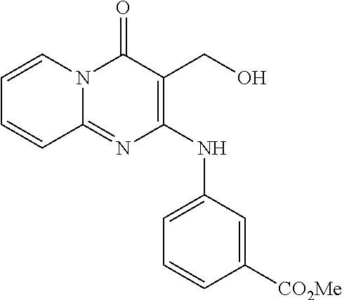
C1=CC([CO2Me])=CC(NC2=C(CO)C(=O)N3C(=N2)C=CC=C3)=C1
